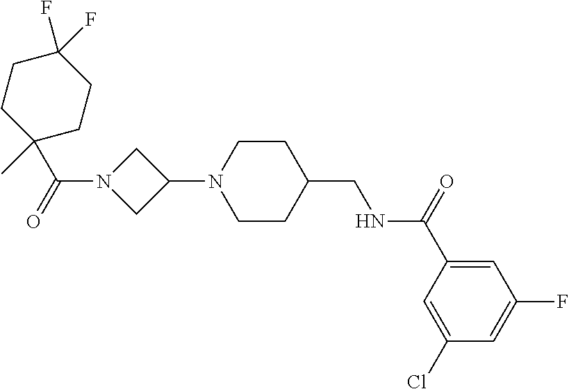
C1(Cl)=CC(C(=O)NCC2CCN(C3CN(C(=O)C4(C)CCC(F)(F)CC4)C3)CC2)=CC(F)=C1
